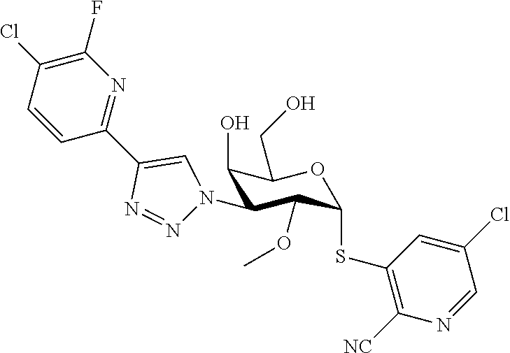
C1(O)C(N2N=NC(C3=NC(F)=C(Cl)C=C3)=C2)C(OC)C(SC2=C([NC])N=CC(Cl)=C2)OC1CO
